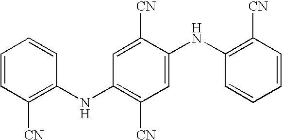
C1=CC([CN])=C(NC2=C([CN])C=C(NC3=C([CN])C=CC=C3)C([CN])=C2)C=C1
